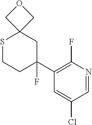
S1CCC(F)(C2=C(F)N=CC(Cl)=C2)CC12COC2
